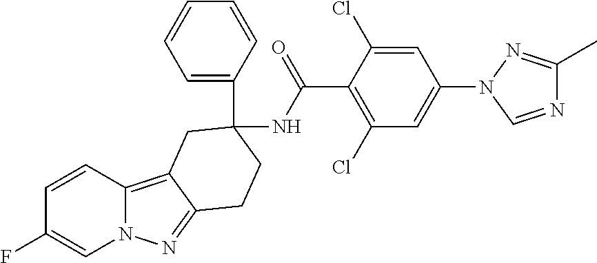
C1=CC(F)=CN2C1=C1C(=N2)CCC(C2=CC=CC=C2)(NC(C2=C(Cl)C=C(N3C=NC(C)=N3)C=C2Cl)=O)C1
